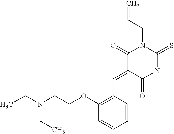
C1(C=C2C(=O)NC(=S)N(CC=C)C2=O)=C(OCCN(CC)CC)C=CC=C1
